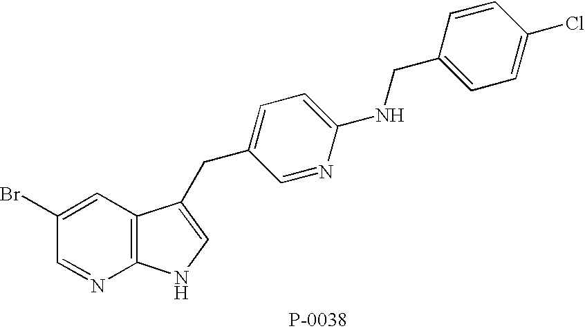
C1(Br)=CC2=C(N=C1)NC=C2CC1=CC=C(NCC2=CC=C(Cl)C=C2)N=C1
